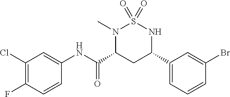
N1(C)C(C(NC2=CC(Cl)=C(F)C=C2)=O)CC(C2=CC=CC(Br)=C2)NS1(=O)=O
